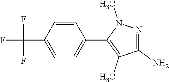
C1=CC(C(F)(F)F)=CC=C1C1=C(C)C(N)=NN1C
